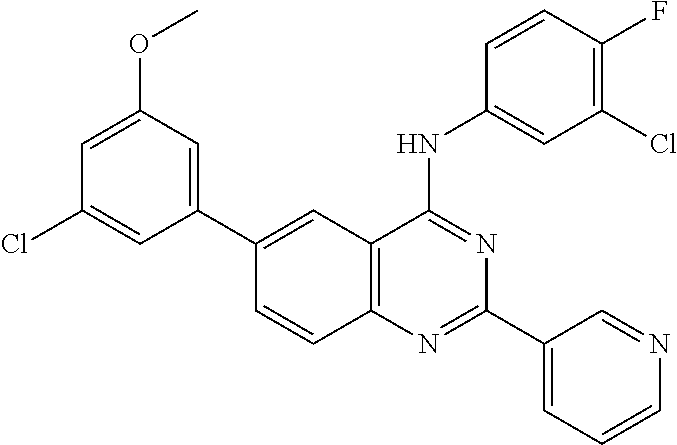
C12=C(N=C(C3=CC=CN=C3)N=C1NC1=CC(Cl)=C(F)C=C1)C=CC(C1=CC(OC)=CC(Cl)=C1)=C2
